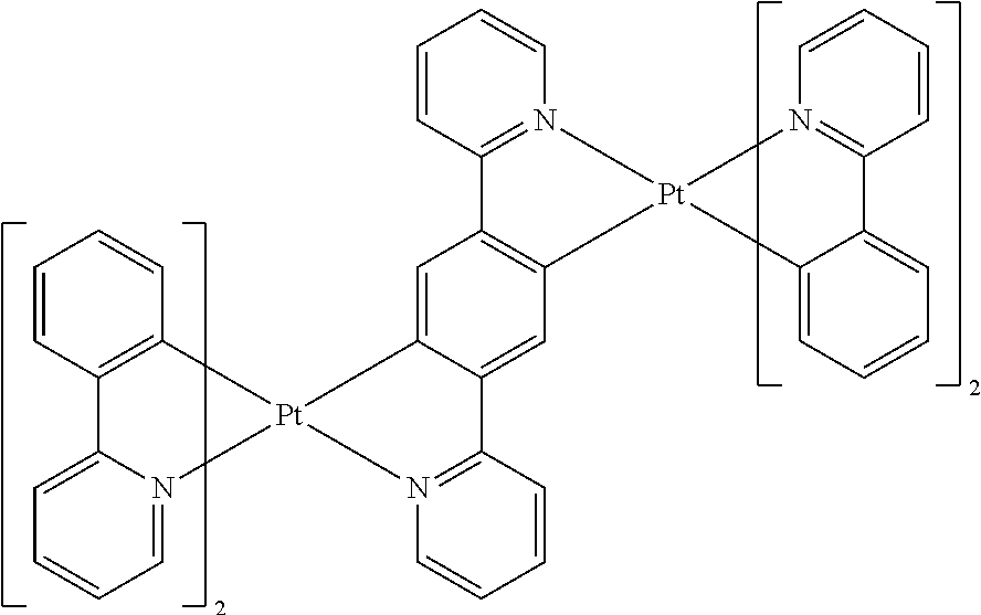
C1=CC2=C(C=C1)[Pt]1(N3=CC=CC=C23)C2=CC3=C(C=C2C2=N1C=CC=C2)[Pt]1(N2=C(C=CC=C2)C2=CC=CC=C21)N1=C3C=CC=C1
